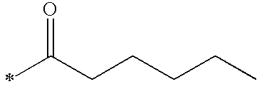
C(CCCCC)(=O)C
